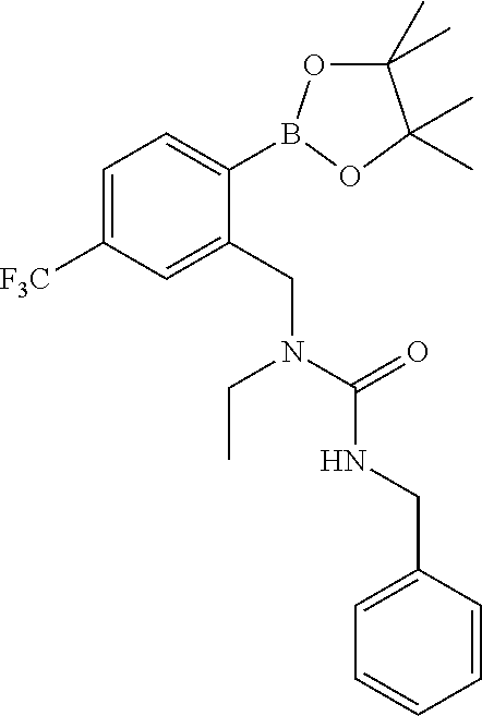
C1=C([F3C])C=C(CN(C(=O)NCC2=CC=CC=C2)CC)C(B2OC(C)(C)C(C)(C)O2)=C1
